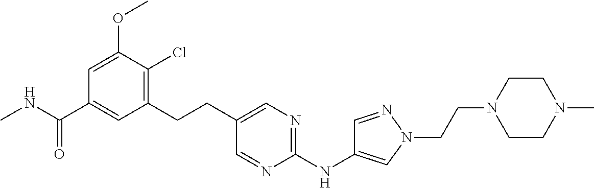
C1=C(OC)C(Cl)=C(CCC2=CN=C(NC3=CN(CCN4CCN(C)CC4)N=C3)N=C2)C=C1C(NC)=O
